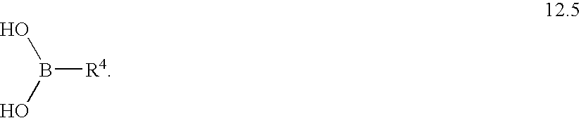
B([R4])(O)O
